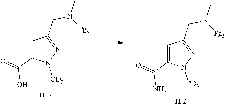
C1=C(C(=O)O)N([CD3])N=C1CN([Pg3])C.[H].C1=C(C(=O)N)N([CD3])N=C1CN([Pg3])C.[H]
